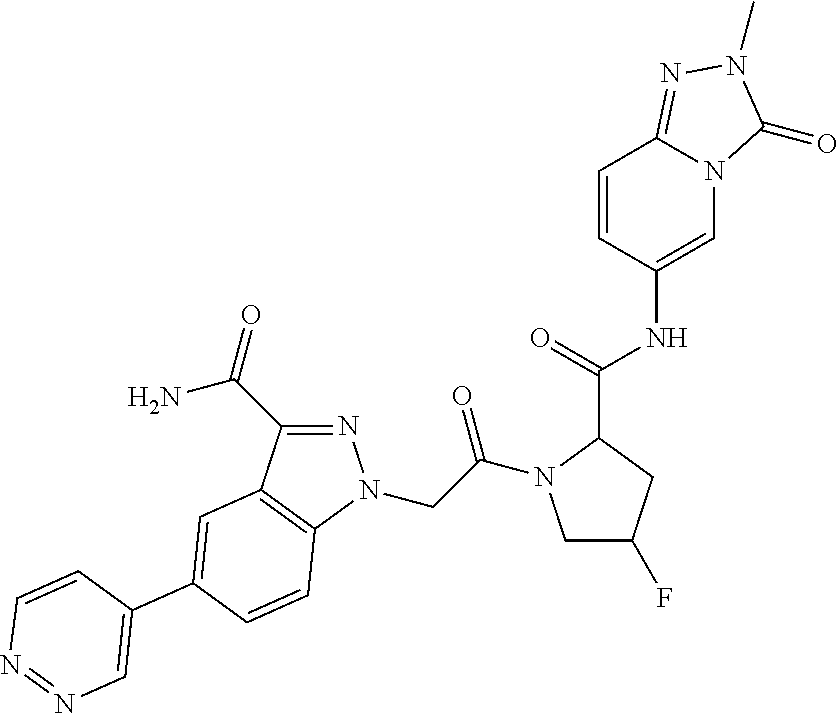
C1=C(NC(C2CC(F)CN2C(CN2N=C(C(N)=O)C3=C2C=CC(C2=CN=NC=C2)=C3)=O)=O)C=CC2=NN(C)C(=O)N12
